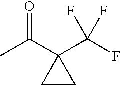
O=C(C1(C(F)(F)F)CC1)C
